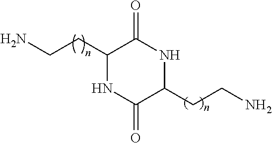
N1C(=O)C(CCN)NC(=O)C1CCN
